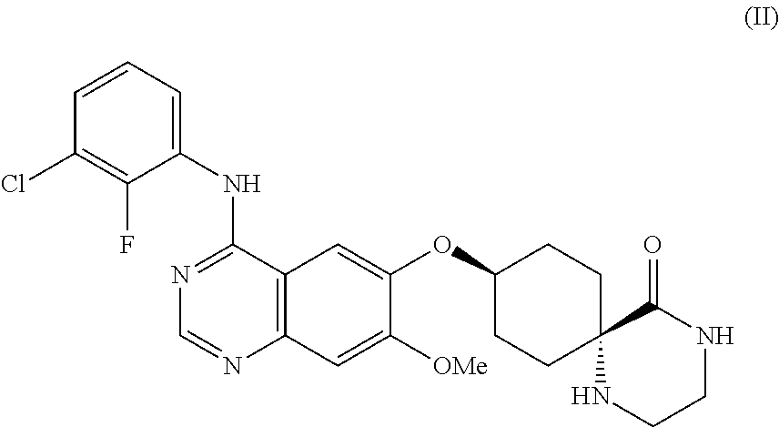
C1=CC=C(NC2=NC=NC3=C2C=C(OC2CCC4(CC2)NCCNC4=O)C([OMe])=C3)C(F)=C1Cl
